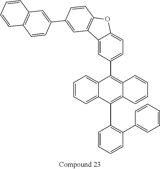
C12=CC=CC=C1C(C1=C(C3=CC=CC=C3)C=CC=C1)=C1C(=C2C2=CC=C3C(=C2)C2=C(O3)C=CC(C3=CC4=C(C=C3)C=CC=C4)=C2)C=CC=C1
